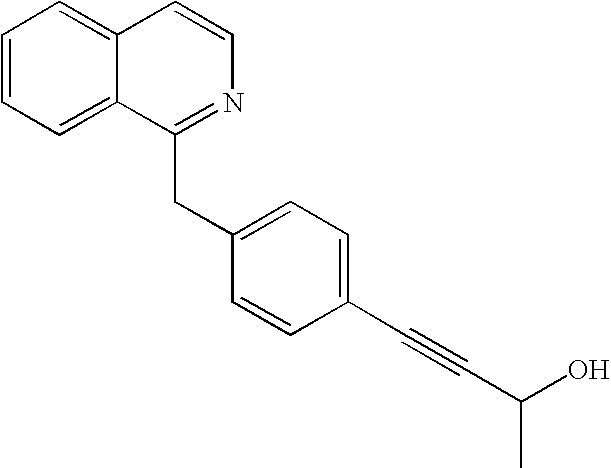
C1=CC=C2C(=C1)C=CN=C2CC1=CC=C(C#CC(O)C)C=C1
